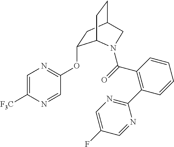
C1=C([F3C])N=CC(OC2CC3CCC2N(C(=O)C2=C(C4=NC=C(F)C=N4)C=CC=C2)C3)=N1
